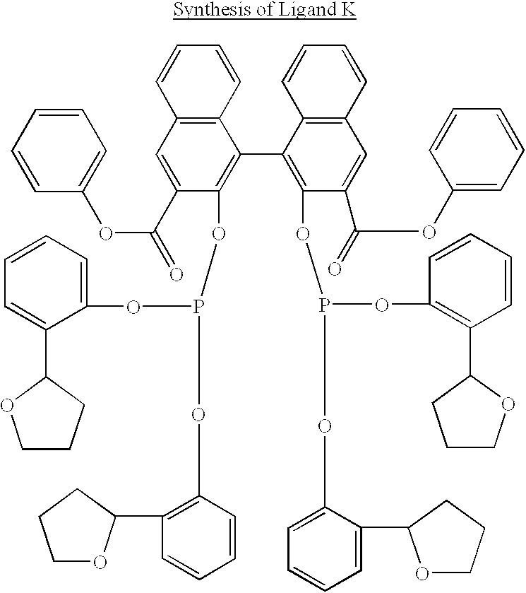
C1=C(C(=O)OC2=CC=CC=C2)C(OP(OC2=CC=CC=C2C2CCCO2)OC2=C(C3OCCC3)C=CC=C2)=C(C2=C(OP(OC3=CC=CC=C3C3OCCC3)OC3=C(C4OCCC4)C=CC=C3)C(C(OC3=CC=CC=C3)=O)=CC3=C2C=CC=C3)C2=C1C=CC=C2
